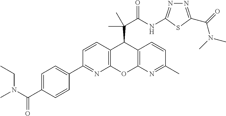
C1(C2=NC3=C(C=C2)C(C(C(NC2=NN=C(C(=O)N(C)C)S2)=O)(C)C)C2=C(O3)N=C(C)C=C2)=CC=C(C(N(C)CC)=O)C=C1
